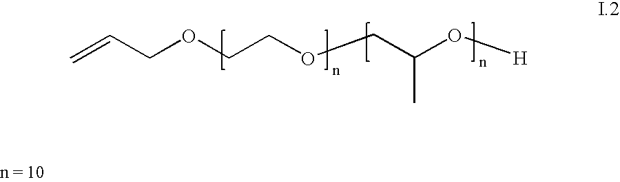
C=CCOCCOCC(O[H])C
